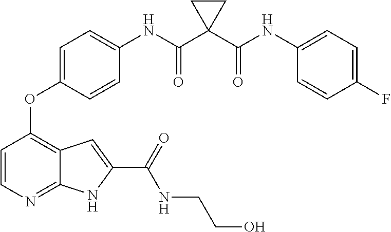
C1=CN=C2C(=C1OC1=CC=C(NC(=O)C3(C(=O)NC4=CC=C(F)C=C4)CC3)C=C1)C=C(C(=O)NCCO)N2
